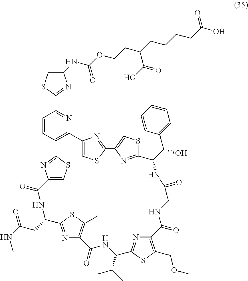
C1(NC(OCCC(CCCCC(O)=O)C(O)=O)=O)=CSC(C2=NC3=C(C=C2)C2=NC(=CS2)C(=O)NC(CC(NC)=O)C2=NC(=C(C)S2)C(=O)NC(C(C)C)C2=NC(=C(COC)S2)C(=O)NCC(=O)NC(C(C2=CC=CC=C2)O)C2=NC(=CS2)C2=NC3=CS2)=N1
